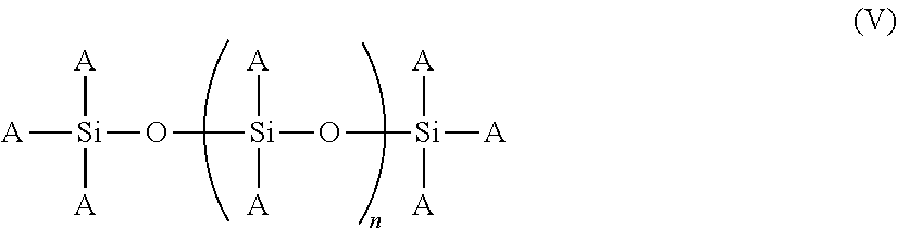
[A][Si](O[Si](O[Si]([A])([A])[A])([A])[A])([A])[A]
